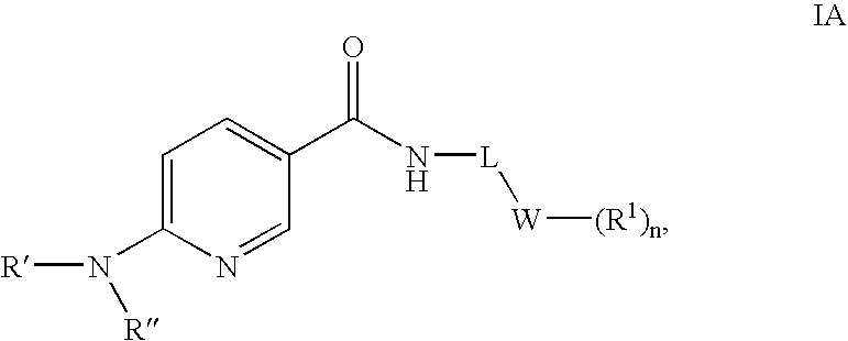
N([L][W][(R1)n])C(C1=CC=C(N([R])[R])N=C1)=O
